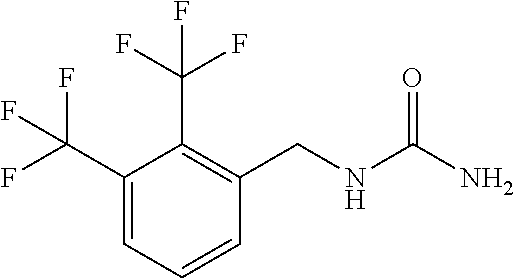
C1(C(F)(F)F)=CC=CC(CNC(=O)N)=C1C(F)(F)F
